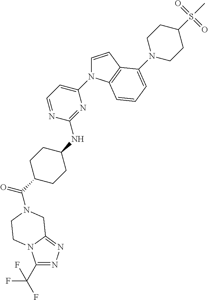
C(C1CCC(NC2=NC(N3C=CC4=C3C=CC=C4N3CCC(S(C)(=O)=O)CC3)=CC=N2)CC1)(=O)N1CC2=NN=C(C(F)(F)F)N2CC1
